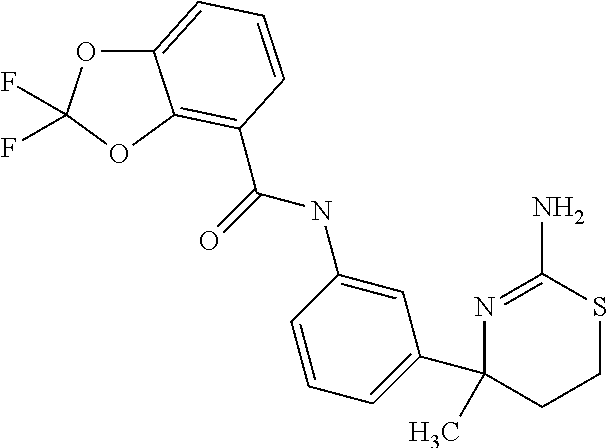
N1=C(N)SCCC1(C1=CC=CC(NC(C2=C3C(=CC=C2)OC(F)(F)O3)=O)=C1)C
